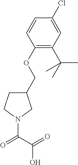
C1(COC2=C(C(C)(C)C)C=C(Cl)C=C2)CCN(C(=O)C(O)=O)C1
